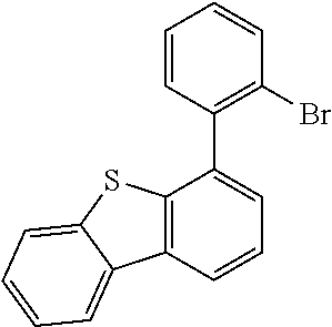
C1=CC(C2=CC=CC3=C2SC2=CC=CC=C32)=C(Br)C=C1
